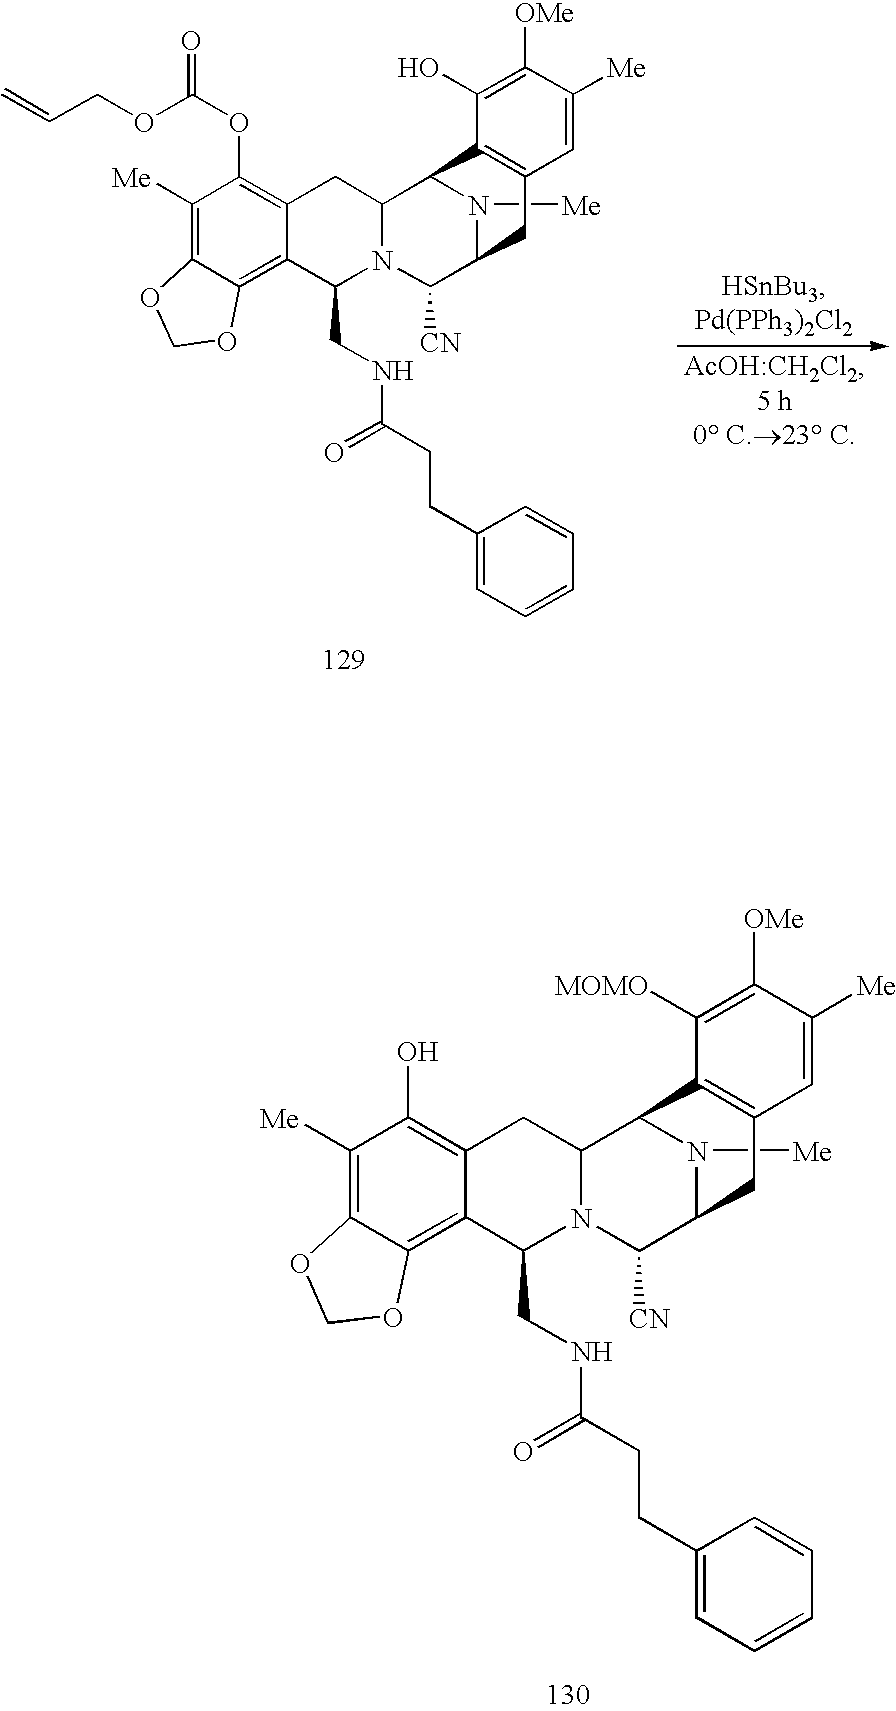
C1([Me])=C2C(=C3C(=C1OC(OCC=C)=O)CC1N(C3CNC(=O)CCC3=CC=CC=C3)C([CN])C3N([Me])C1C1=C(C3)C=C([Me])C([OMe])=C1O)OCO2.C1([Me])=C2C(=C3C(=C1O)CC1N(C3CNC(=O)CCC3=CC=CC=C3)C([CN])C3N([Me])C1C1=C(C3)C=C([Me])C([OMe])=C1[MOMO])OCO2
